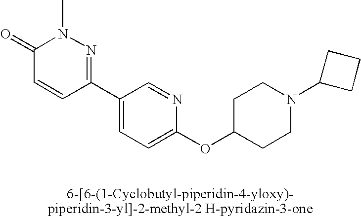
C1(=O)C=CC(C2=CC=C(OC3CCN(C4CCC4)CC3)N=C2)=NN1C
